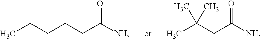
CCCCCC([NH])=O.CC(CC([NH])=O)(C)C
